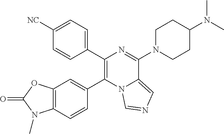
C1(C2=C(C3=CC=C([NC])C=C3)N=C(N3CCC(N(C)C)CC3)C3=CN=CN23)=CC2=C(C=C1)N(C)C(=O)O2
